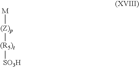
[M][(Z)p][(R5)t][SO3H]
